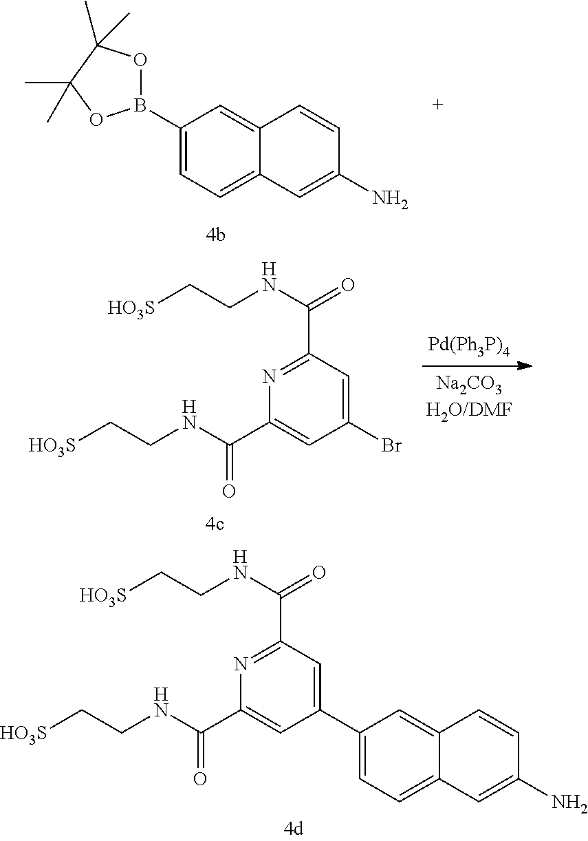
C1(B2OC(C)(C)C(C)(C)O2)=CC=C2C(=C1)C=CC(N)=C2.N1=C(C(=O)NCC[HO3S])C=C(Br)C=C1C(NCC[HO3S])=O.N1=C(C(NCC[HO3S])=O)C=C(C2=CC=C3C(=C2)C=CC(N)=C3)C=C1C(NCC[HO3S])=O
